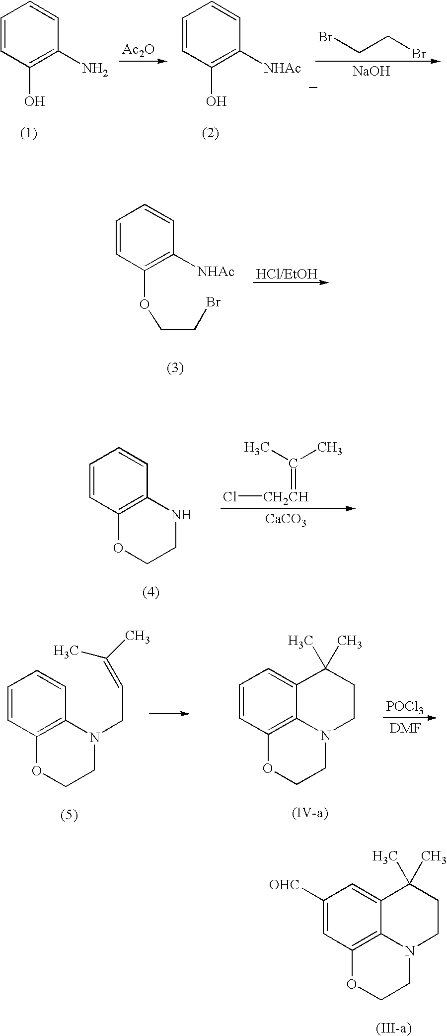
C1=CC(O)=C(N)C=C1.[Ac2O].C1=CC(O)=C([NHAc])C=C1.[NaOH].BrCCBr.C1=CC(OCCBr)=C([NHAc])C=C1.C1=CC2=C(C=C1)NCCO2.[CaCO3].C(=[CH2CH]Cl)(C)C.C1=CC2=C(C=C1)N(CC=C(C)C)CCO2.C1=CC2=C3C(=C1)C(C)(C)CCN3CCO2.[POCl3].C1([OHC])=CC2=C3C(=C1)C(C)(C)CCN3CCO2
